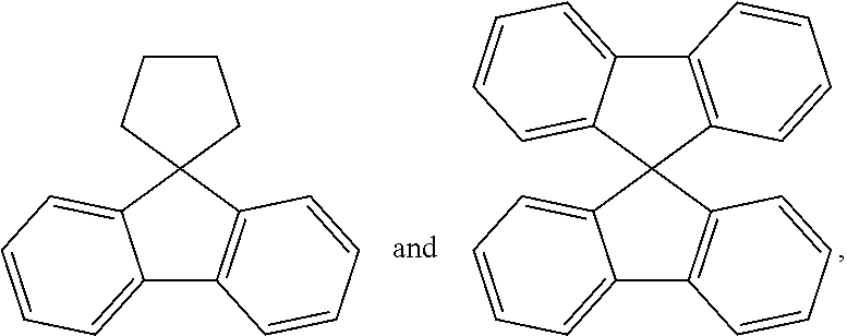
C12=CC=CC=C1C1(C3=C2C=CC=C3)CCCC1.C12=CC=CC=C1C1(C3=C2C=CC=C3)C2=C(C3=CC=CC=C13)C=CC=C2
